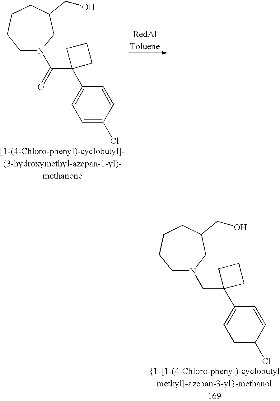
C(C1(C2=CC=C(Cl)C=C2)CCC1)(=O)N1CCCCC(CO)C1.C(C1(C2=CC=C(Cl)C=C2)CCC1)N1CCCCC(CO)C1
